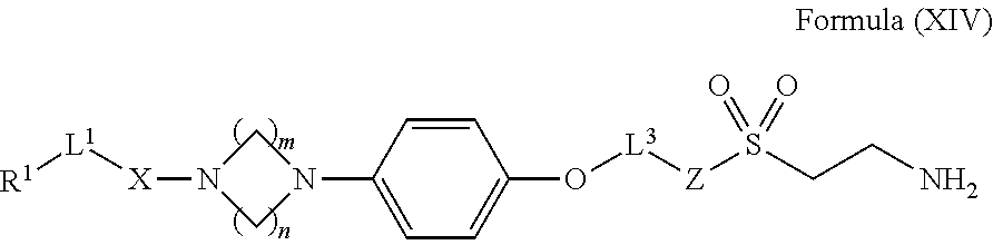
C1(O[L3][Z]S(CCN)(=O)=O)=CC=C(N2CN([X][L1][R1])C2)C=C1
